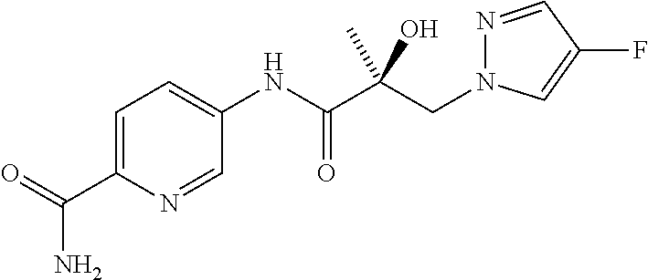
C1=NC(C(=O)N)=CC=C1NC(C(CN1N=CC(F)=C1)(O)C)=O
